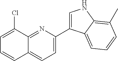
C1=C(Cl)C2=NC(C3=CNC4=C(C)C=CC=C34)=CC=C2C=C1
